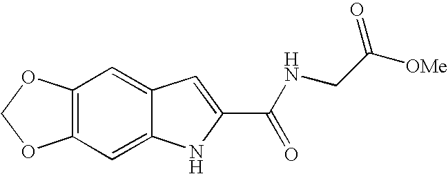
C12=C(C=C3C(=C1)C=C(C(NCC([OMe])=O)=O)N3)OCO2
